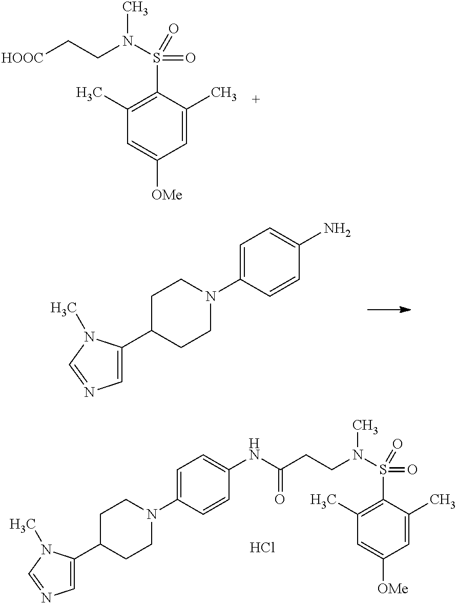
C1(C)=C(S(N(CC[HOOC])C)(=O)=O)C(C)=CC([OMe])=C1.Cl.C1(C)=C(S(N(CCC(NC2=CC=C(N3CCC(C4=CN=CN4C)CC3)C=C2)=O)C)(=O)=O)C(C)=CC([OMe])=C1.C1=C(C2CCN(C3=CC=C(N)C=C3)CC2)N(C)C=N1
